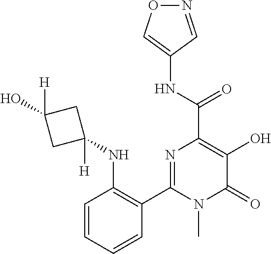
N1=CC(NC(C2=C(O)C(=O)N(C)C(C3=C(NC4([H])CC(O)([H])C4)C=CC=C3)=N2)=O)=CO1
